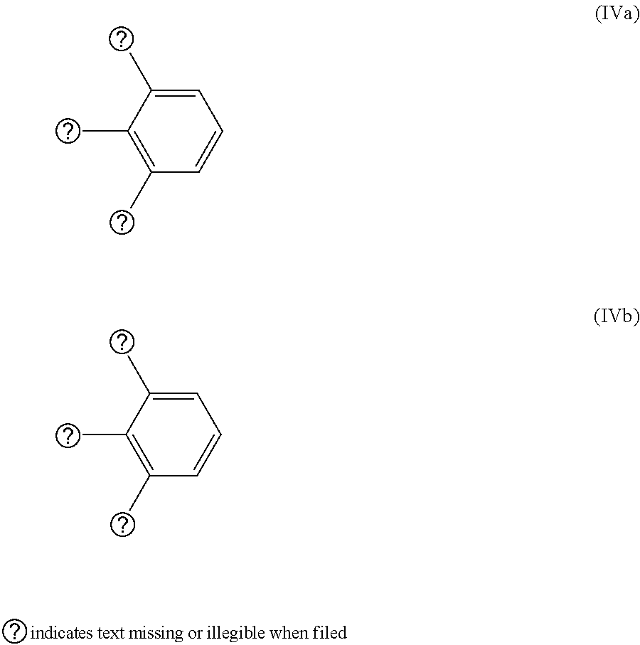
C1=C(C)C(C)=C(C)C=C1.C1=C(C)C(C)=C(C)C=C1
